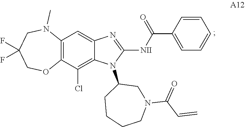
C12=C(Cl)C3=C(C=C1N=C([NII]C(C1=CC=CC=C1)=O)N2C1CCCCN(C(C=C)=O)C1)N(C)CC(F)(F)CO3
